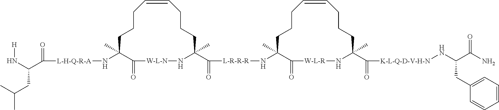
C1CCC=CCCCC(C(=O)[L-R-R-R]NC2(C)CCCC=CCCCC(C(=O)[K-L-Q-D-V-H-N]NC(CC3=CC=CC=C3)C(=O)N)(C)N[W-L-R]C2=O)(C)N[W-L-N]C(=O)C1(C)N[L-H-Q-R-A]C(C(N[H])CC(C)C)=O
